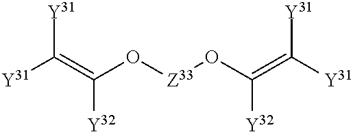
[Y31]C(=C(O[Z33]OC(=C([Y31])[Y31])[Y32])[Y32])[Y31]
